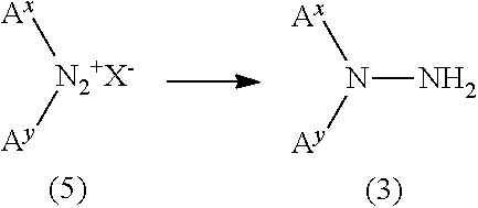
[Ax][N2+X-][Ay].NN([Ax])[Ay]
